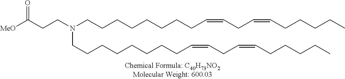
[MeO]C(CCN(CCCCCCCCC=CCC=CCCCCC)CCCCCCCCC=CCC=CCCCCC)=O
